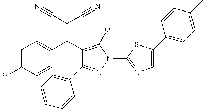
C1=C(Br)C=CC(C(C2=C(O)N(C3=NC=C(C4=CC=C(C)C=C4)S3)N=C2C2=CC=CC=C2)C(C#N)C#N)=C1
